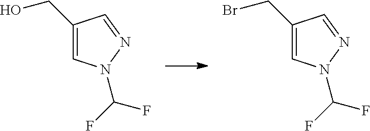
C1(CO)=CN(C(F)F)N=C1.C1(CBr)=CN(C(F)F)N=C1
